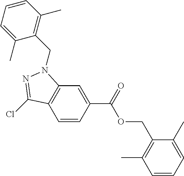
C1=CC(C(=O)OCC2=C(C)C=CC=C2C)=CC2=C1C(Cl)=NN2CC1=C(C)C=CC=C1C
